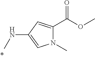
N1(C)C(C(OC)=O)=CC(NC)=C1
